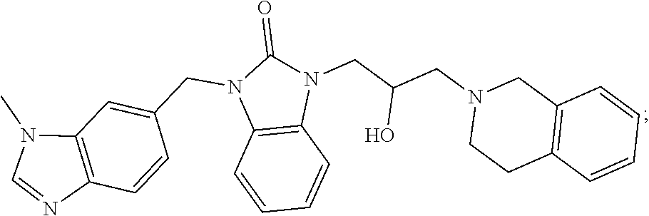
C12=C(C=CC=C1)CCN(CC(CN1C(=O)N(CC3=CC4=C(C=C3)N=CN4C)C3=C1C=CC=C3)O)C2
